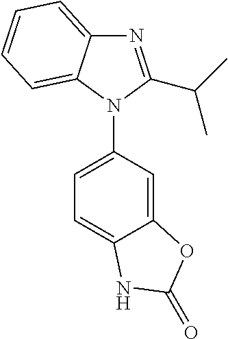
C1(N2C(C(C)C)=NC3=CC=CC=C23)=CC=C2C(=C1)OC(=O)N2
